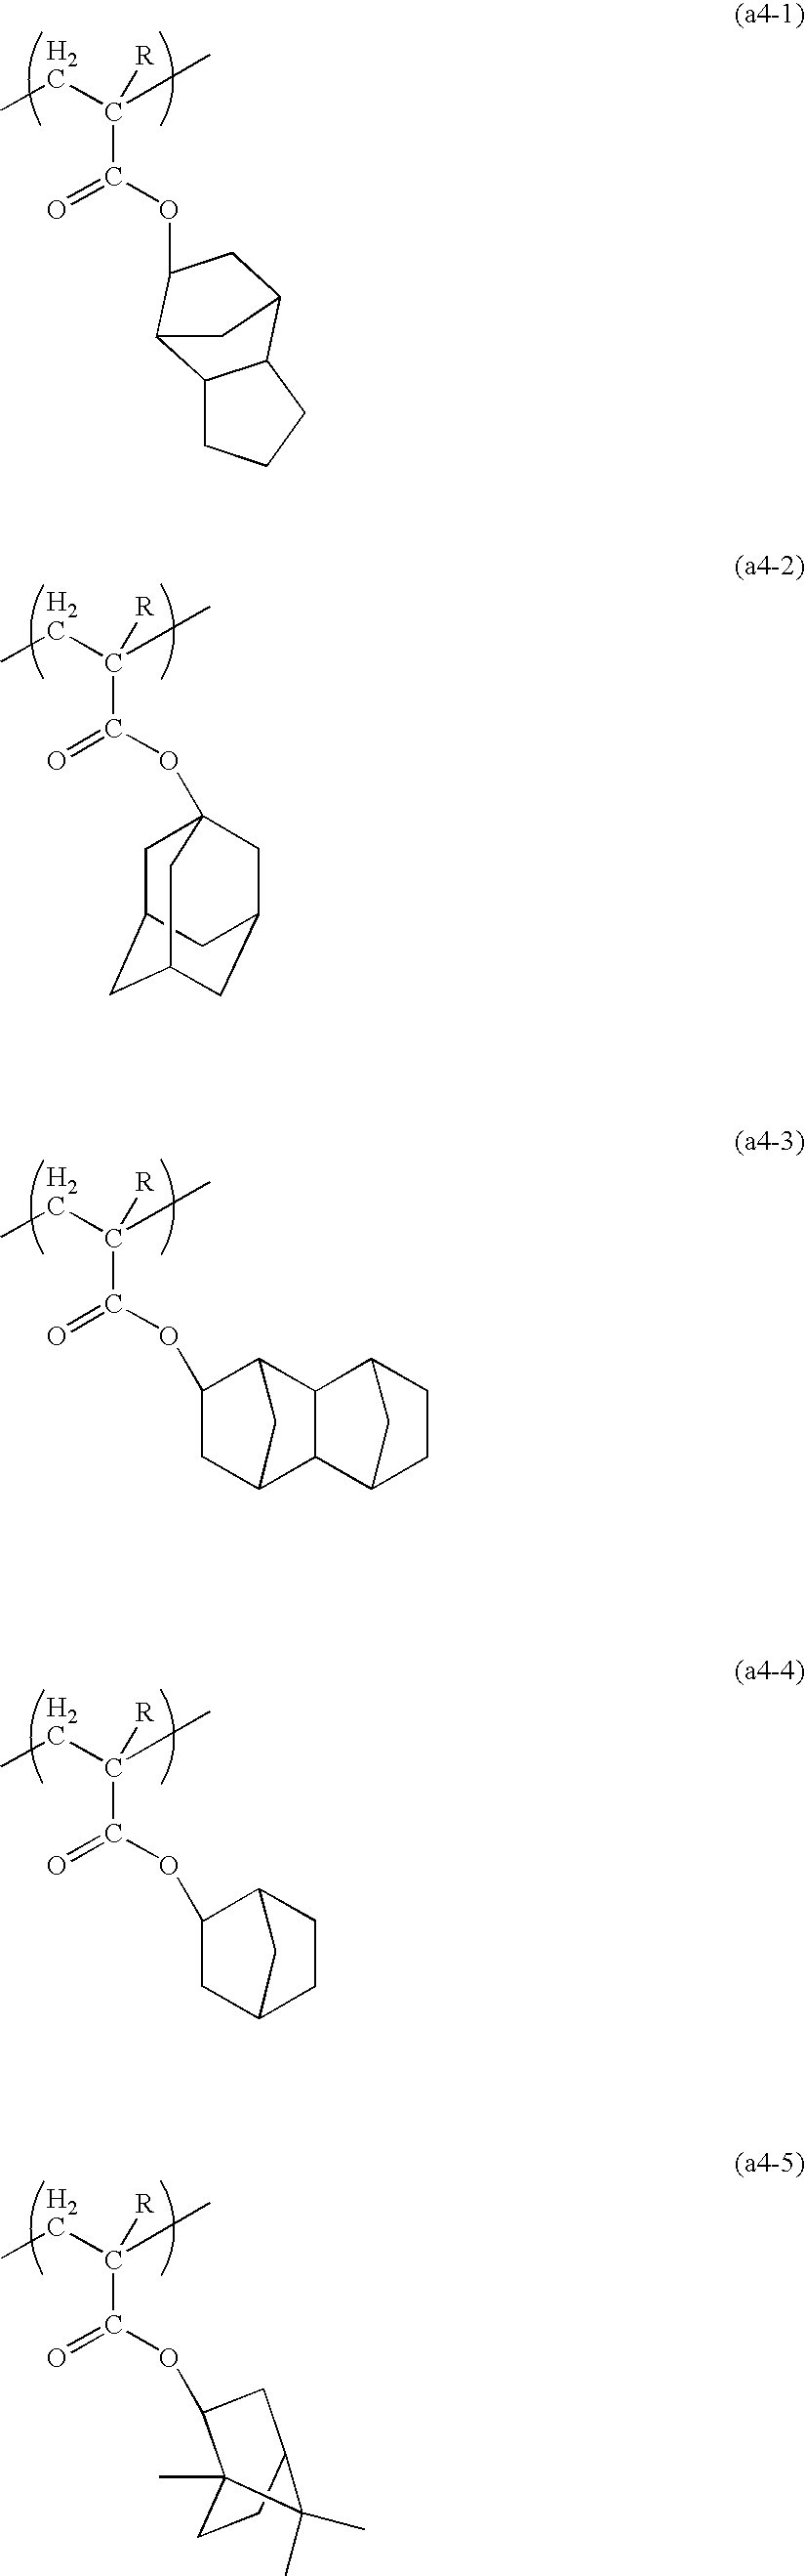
CCC(C)([R])C(OC1CC2C3C(CCC3)C1C2)=O.CCC(C)([R])C(OC12CC3CC(CC(C1)C3)C2)=O.CCC(C)([R])C(OC1CC2C3C(C1C2)C1CCC3C1)=O.CCC(C)([R])C(OC1CC2CCC1C2)=O.CCC(C)([R])C(OC1C2(C)CCC(C1)C2(C)C)=O
